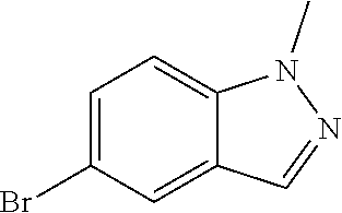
C1=C(Br)C=C2C(=C1)N(C)N=C2
